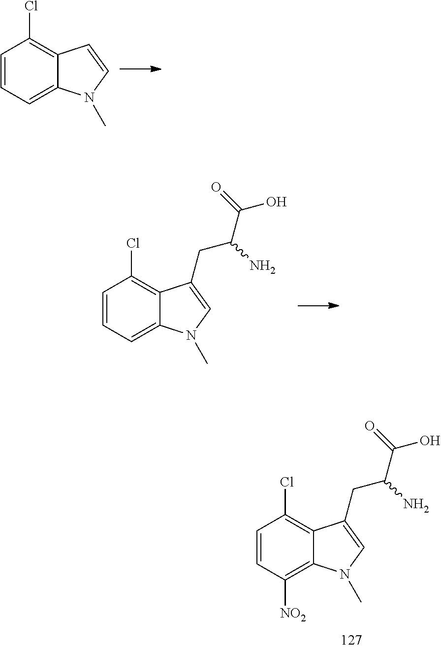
C1=CC=C2C(=C1Cl)C=CN2C.C1=CC=C2C(=C1Cl)C(CC(C(=O)O)N)=CN2C.C1=CC([NO2])=C2C(=C1Cl)C(CC(C(=O)O)N)=CN2C
